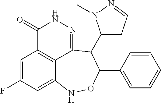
C1=C(F)C=C2C3=C1C(=O)NN=C3C(C1=CC=NN1C)C(C1=CC=CC=C1)ON2
